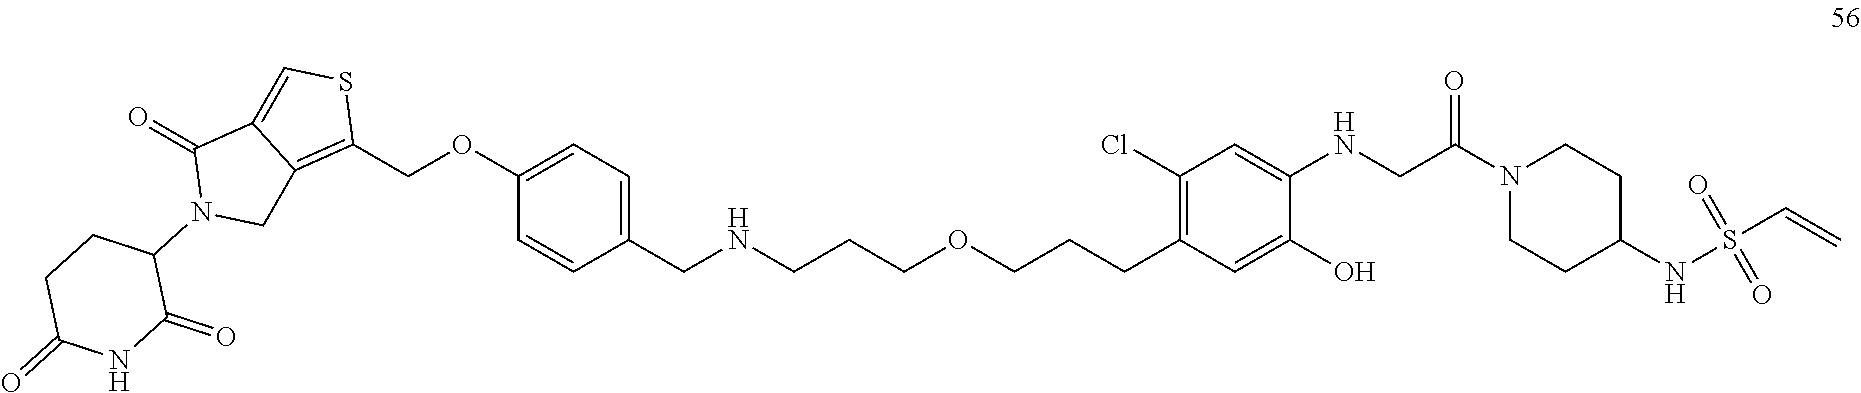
C1(CNCCCOCCCC2=C(Cl)C=C(NCC(N3CCC(NS(C=C)(=O)=O)CC3)=O)C(O)=C2)=CC=C(OCC2=C3C(=CS2)C(=O)N(C2CCC(=O)NC2=O)C3)C=C1
